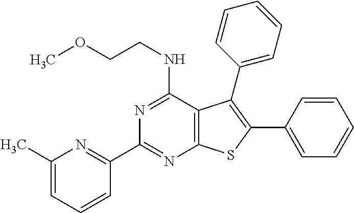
C1=CC=C(C)N=C1C1=NC2=C(C(NCCOC)=N1)C(C1=CC=CC=C1)=C(C1=CC=CC=C1)S2
